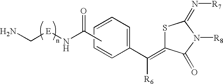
S1C(=C(C2=CC=CC=C2)[R6])C(=O)N([R8])C1=N[R7].CC(N[E]CN)=O
